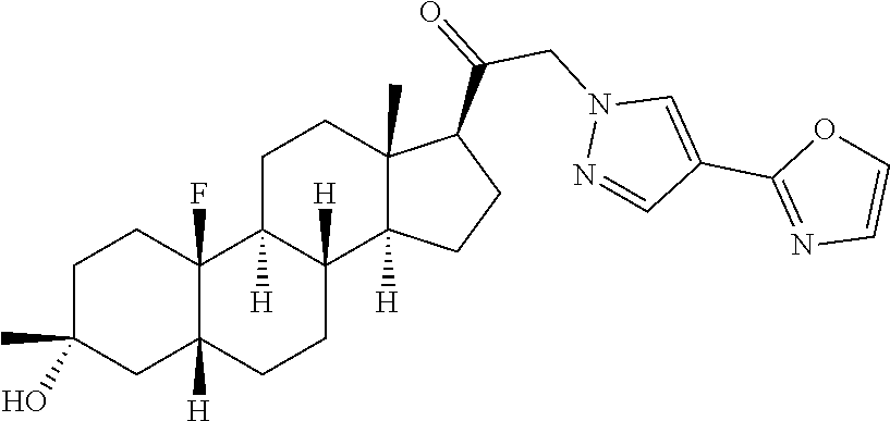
C1C2([H])C(F)(CCC1(C)O)C1([H])CCC3(C)C(C(=O)CN4N=CC(C5=NC=CO5)=C4)CCC3([H])C1([H])CC2
